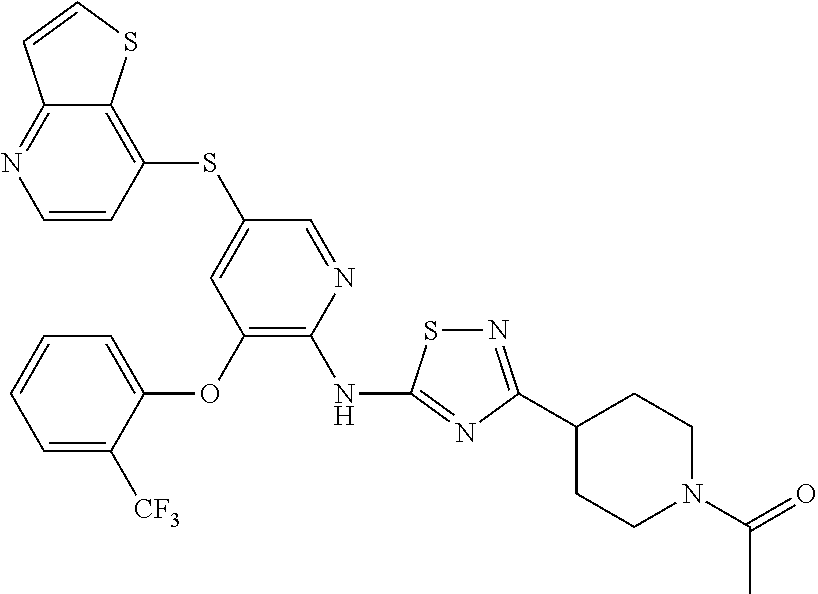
C1=CC(SC2=CC(OC3=CC=CC=C3[CF3])=C(NC3=NC(C4CCN(C(=O)C)CC4)=NS3)N=C2)=C2C(=N1)C=CS2
